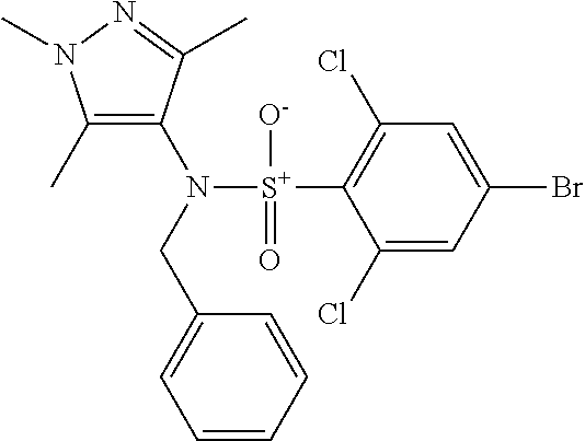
C1(C)=C(N([S+](C2=C(Cl)C=C(Br)C=C2Cl)([O-])=O)CC2=CC=CC=C2)C(C)=NN1C
